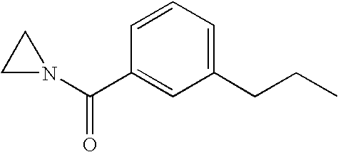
C1(CCC)=CC=CC(C(N2CC2)=O)=C1
